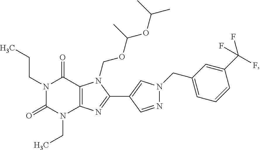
N1(CCC)C(=O)N(CC)C2=C(C1=O)N(COC(OC(C)C)C)C(C1=CN(CC3=CC=CC(C(F)(F)F)=C3)N=C1)=N2
